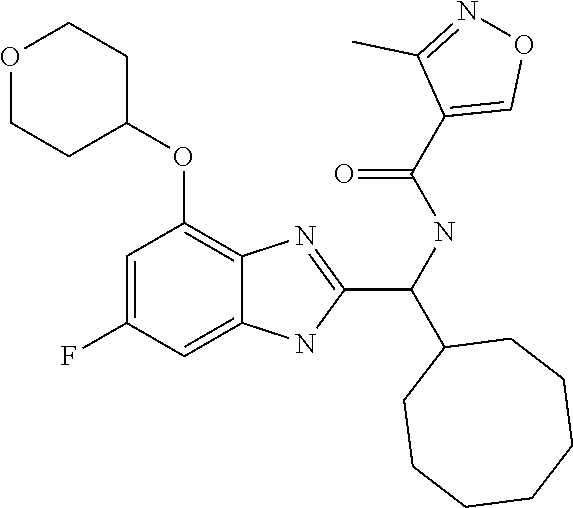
C1(C(C2CCCCCCC2)NC(C2=CON=C2C)=O)=NC2=C(OC3CCOCC3)C=C(F)C=C2N1
